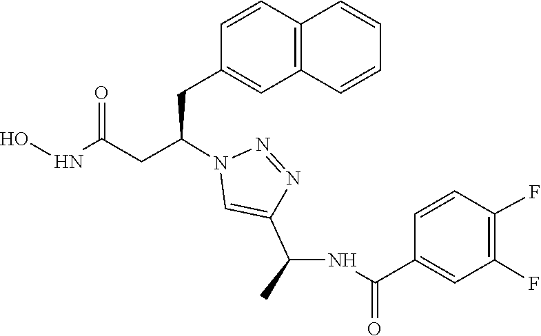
N1=NN(C(CC2=CC3=C(C=C2)C=CC=C3)CC(NO)=O)C=C1C(C)NC(C1=CC(F)=C(F)C=C1)=O
